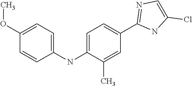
C1(NC2=CC=C(C3=NC=C(Cl)N3)C=C2C)=CC=C(OC)C=C1
